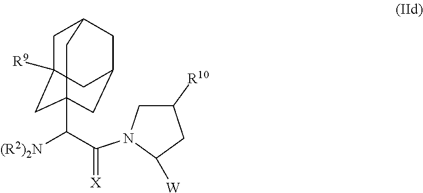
C1C2([R9])CC3(C([(R2)2N])C(=[X])N4CC([R10])CC4[W])CC(CC1C3)C2
